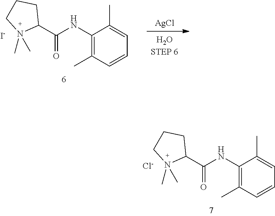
C1(NC(C2CCCN2(C)C)=O)=C(C)C=CC=C1C.[I-].[AgCl].C1(NC(C2CCCN2(C)C)=O)=C(C)C=CC=C1C.[Cl-]
